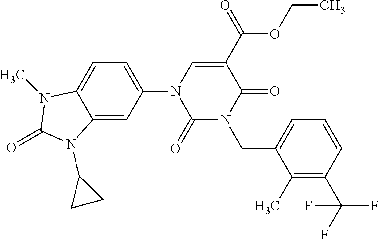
C12=CC(N3C(=O)N(CC4=CC=CC(C(F)(F)F)=C4C)C(=O)C(C(=O)OCC)=C3)=CC=C1N(C)C(=O)N2C1CC1
